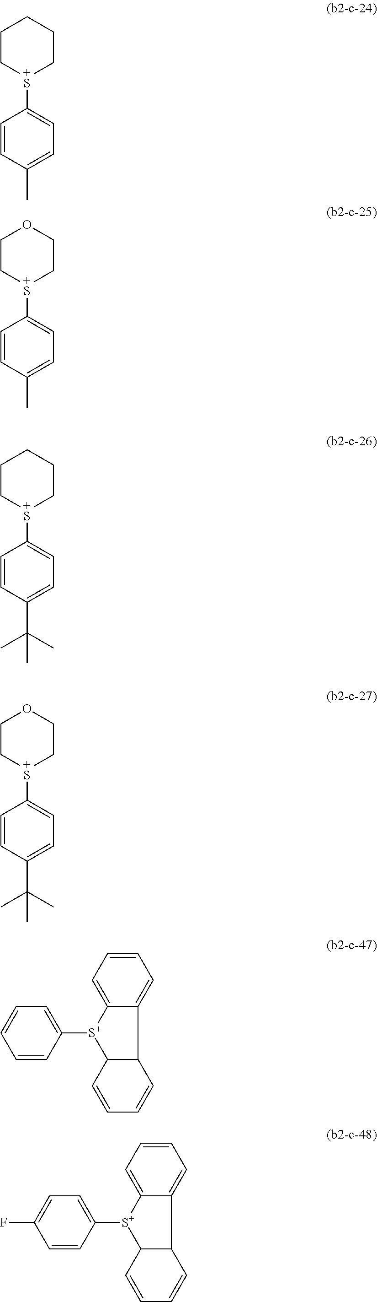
C1C[S+](C2=CC=C(C)C=C2)CCC1.C1C[S+](C2=CC=C(C)C=C2)CCO1.C1C[S+](C2=CC=C(C(C)(C)C)C=C2)CCC1.C1C[S+](C2=CC=C(C(C)(C)C)C=C2)CCO1.C1=CC([S+]2C3=CC=CC=C3C3C2C=CC=C3)=CC=C1.C1=CC([S+]2C3=CC=CC=C3C3C2C=CC=C3)=CC=C1F
